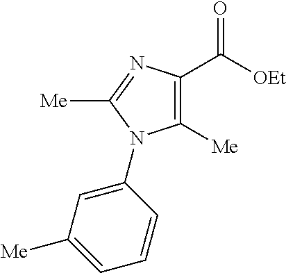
C1([Me])=C(C([OEt])=O)N=C([Me])N1C1=CC([Me])=CC=C1
